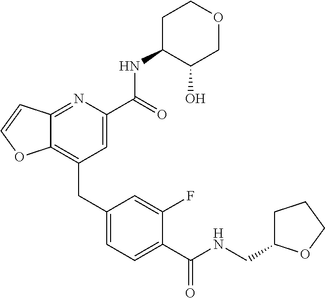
C12=C(CC3=CC=C(C(=O)NCC4CCCO4)C(F)=C3)C=C(C(NC3C(O)COCC3)=O)N=C1C=CO2
